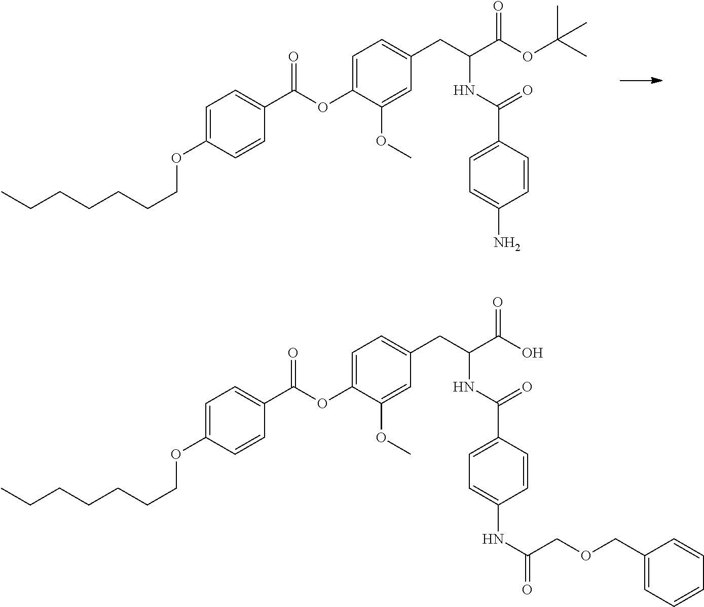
C1=C(OC(C2=CC=C(OCCCCCCC)C=C2)=O)C(OC)=CC(CC(C(=O)OC(C)(C)C)NC(C2=CC=C(N)C=C2)=O)=C1.C1=C(OC(C2=CC=C(OCCCCCCC)C=C2)=O)C(OC)=CC(CC(C(=O)O)NC(C2=CC=C(NC(=O)COCC3=CC=CC=C3)C=C2)=O)=C1
